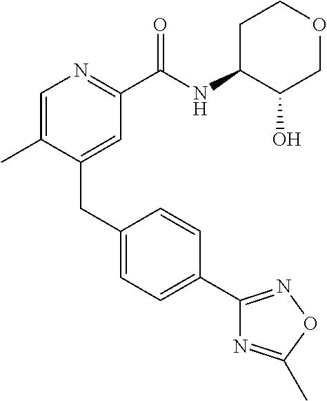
C1=C(C)C(CC2=CC=C(C3=NOC(C)=N3)C=C2)=CC(C(NC2C(O)COCC2)=O)=N1
